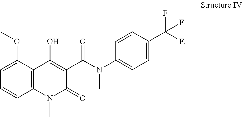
C1=C(OC)C2=C(C=C1)N(C)C(=O)C(C(N(C1=CC=C(C(F)(F)F)C=C1)C)=O)=C2O
